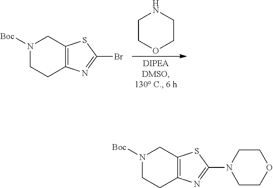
C1COCCN1.N1([Boc])CCC2=C(C1)SC(Br)=N2.N1([Boc])CCC2=C(C1)SC(N1CCOCC1)=N2
